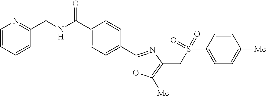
C1(C(NCC2=NC=CC=C2)=O)=CC=C(C2=NC(CS(C3=CC=C([Me])C=C3)(=O)=O)=C([Me])O2)C=C1
